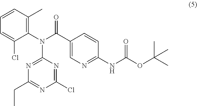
C1(C(N(C2=C(C)C=CC=C2Cl)C2=NC(CC)=NC(Cl)=N2)=O)=CN=C(NC(OC(C)(C)C)=O)C=C1
